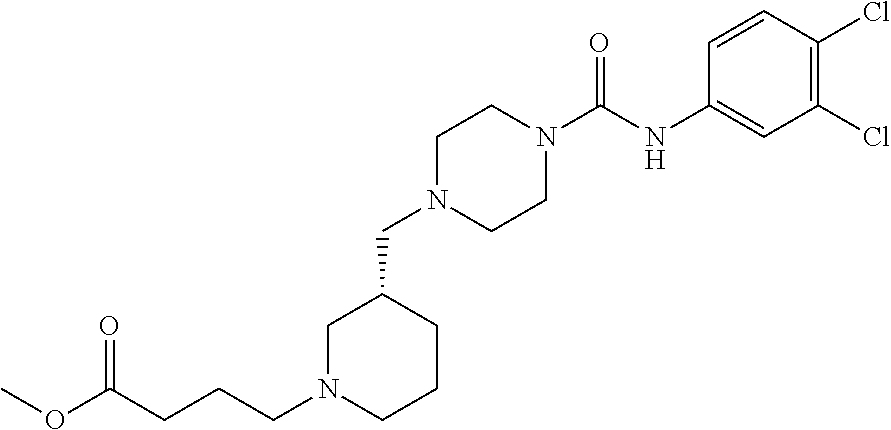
C1(Cl)=C(Cl)C=CC(NC(N2CCN(CC3CN(CCCC(=O)OC)CCC3)CC2)=O)=C1
